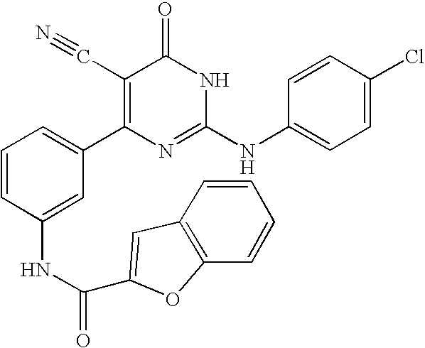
C1(NC(=O)C2=CC3=C(O2)C=CC=C3)=CC(C2=C(C#N)C(=O)NC(NC3=CC=C(Cl)C=C3)=N2)=CC=C1
